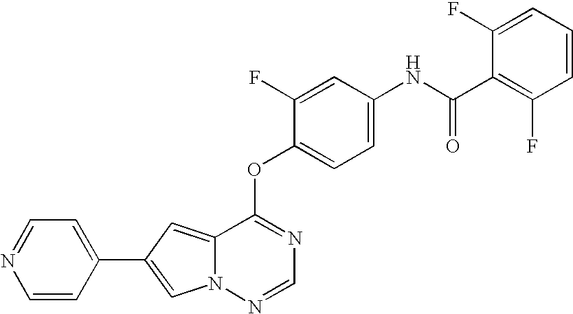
O(C1=NC=NN2C1=CC(C1=CC=NC=C1)=C2)C1=CC=C(NC(C2=C(F)C=CC=C2F)=O)C=C1F
